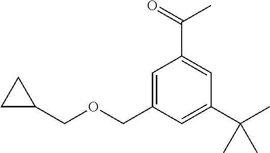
C1=C(COCC2CC2)C=C(C(C)(C)C)C=C1C(=O)C
